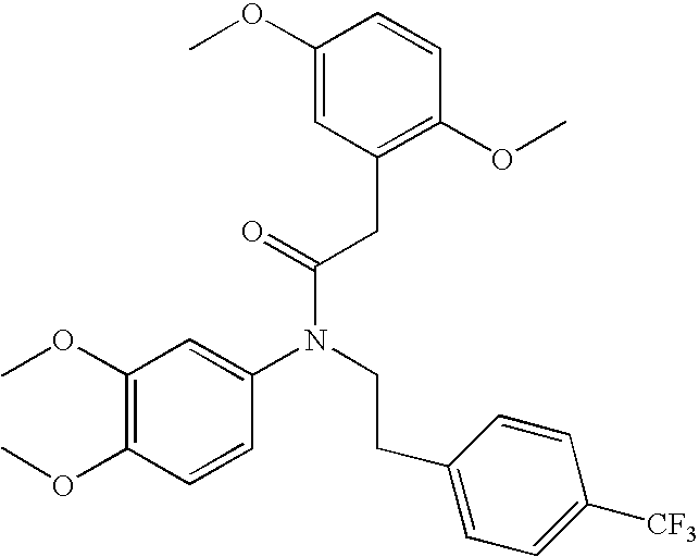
C1(OC)=C(OC)C=CC(N(CCC2=CC=C([CF3])C=C2)C(=O)CC2=C(OC)C=CC(OC)=C2)=C1
